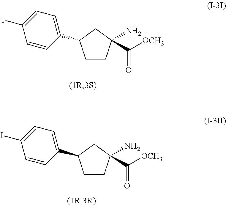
C1CC(N)(C(=O)[OCH3])CC1C1=CC=C(I)C=C1.C1CC(N)(C(=O)[OCH3])CC1C1=CC=C(I)C=C1
